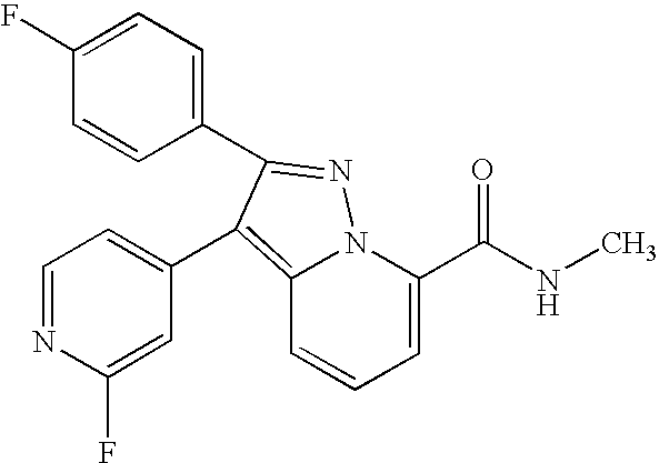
C12=C(C3=CC=NC(F)=C3)C(C3=CC=C(F)C=C3)=NN1C(C(NC)=O)=CC=C2
